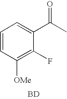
C1=CC([OMe])=C(F)C(C(C)=O)=C1.[BD]
